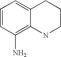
C1=CC(N)=C2C(=C1)CCCN2
